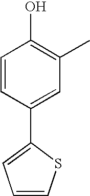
C1=CC(C2=CC=CS2)=CC(C)=C1O
